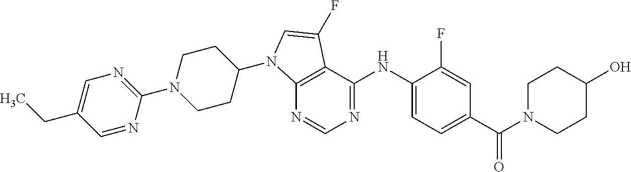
C12=C(C(NC3=CC=C(C(=O)N4CCC(O)CC4)C=C3F)=NC=N1)C(F)=CN2C1CCN(C2=NC=C(CC)C=N2)CC1
